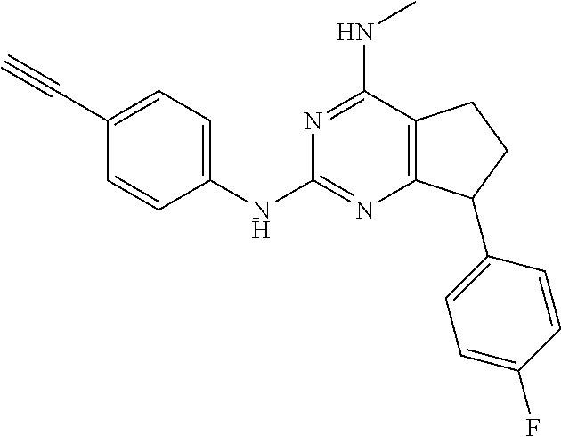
C(C1=CC=C(NC2=NC3=C(C(NC)=N2)CCC3C2=CC=C(F)C=C2)C=C1)#C
